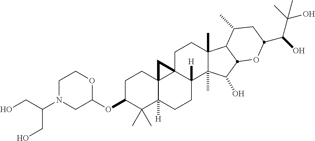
C1C(OC2OCCN(C(CO)CO)C2)C(C)(C)C2([H])C3(C1)C1(C([H])(CC2)C2(C)C(C)(CC1)C1C(C)CC(C(C(C)(O)C)O)OC1C2O)C3
